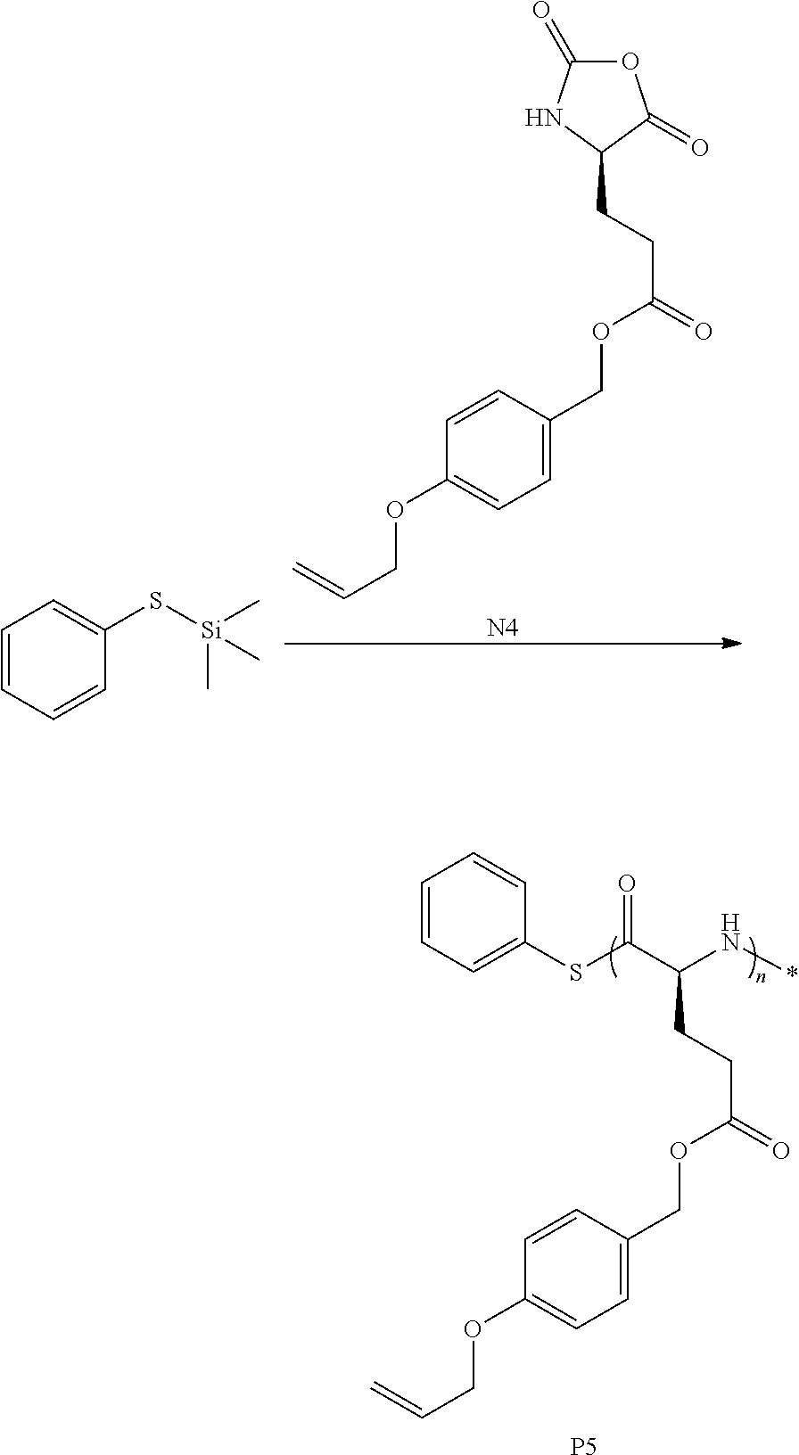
C1=CC=C(SC(C(N*)CCC(=O)OCC2=CC=C(OCC=C)C=C2)=O)C=C1.[P5].O1C(=O)NC(CCC(=O)OCC2=CC=C(OCC=C)C=C2)C1=O.[N4].C1=CC=CC=C1S[Si](C)(C)C
